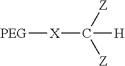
[Z]C([Z])([H])[X][PEG]
